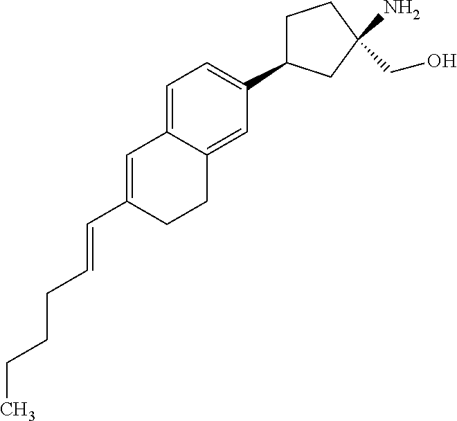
C1(C=CCCCC)=CC2=CC=C(C3CCC(N)(CO)C3)C=C2CC1
